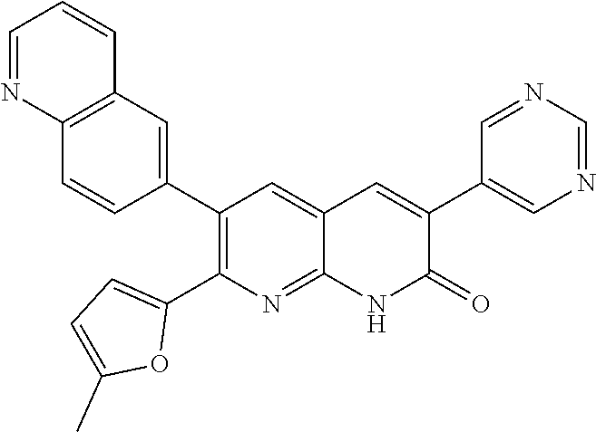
C12=C(C=C(C3=C(C4=CC=C(C)O4)N=C4C(=C3)C=C(C3=CN=CN=C3)C(=O)N4)C=C1)C=CC=N2
